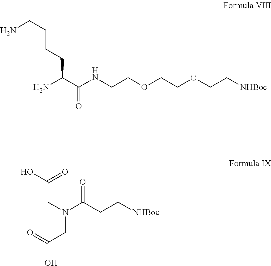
[NHBoc]CCOCCOCCNC(C(N)CCCCN)=O.[NHBoc]CCC(N(CC(=O)O)CC(O)=O)=O
